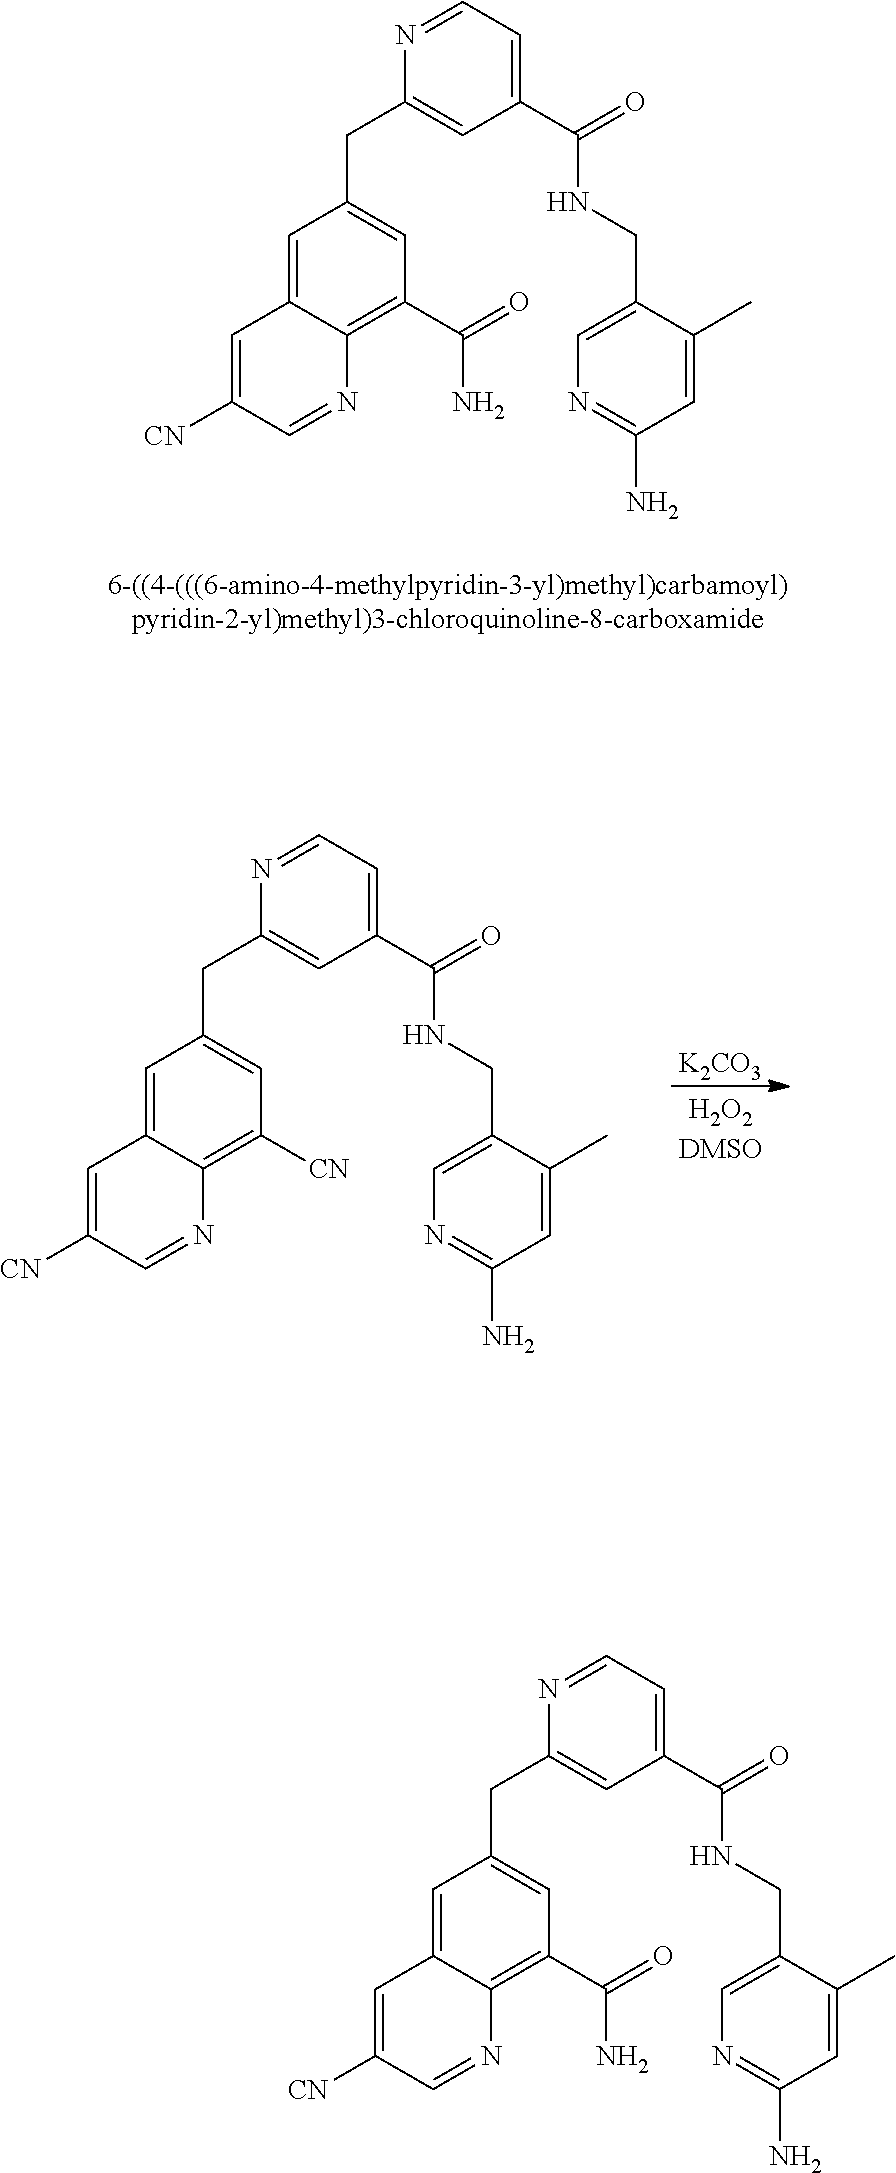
N1=CC=C(C(=O)NCC2=CN=C(N)C=C2C)C=C1CC1=CC(C(=O)N)=C2C(=C1)C=C([CN])C=N2.[K2CO3].N1=CC=C(C(=O)NCC2=CN=C(N)C=C2C)C=C1CC1=CC([CN])=C2C(=C1)C=C([CN])C=N2.N1=CC=C(C(=O)NCC2=CN=C(N)C=C2C)C=C1CC1=CC(C(=O)N)=C2C(=C1)C=C([CN])C=N2
